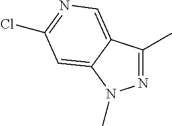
N1=C(C)C2=CN=C(Cl)C=C2N1C
